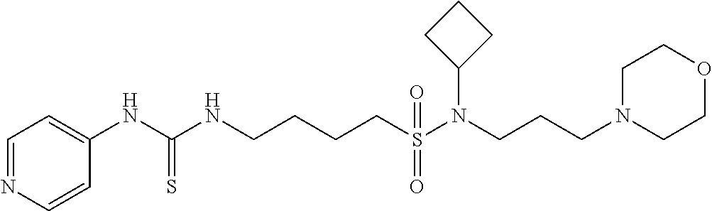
C1=C(NC(NCCCCS(N(CCCN2CCOCC2)C2CCC2)(=O)=O)=S)C=CN=C1
